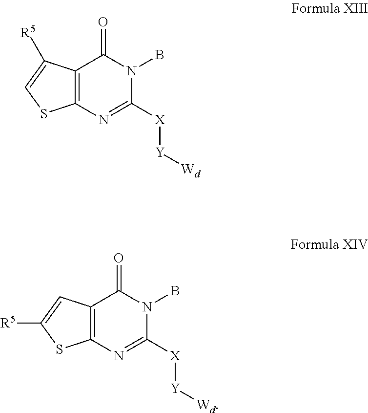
C12=C(N=C([X][Y][Wd])N(B)C1=O)SC=C2[R5].C12=C(N=C([X][Y][Wd])N(B)C1=O)SC([R5])=C2
